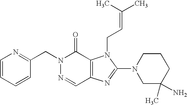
C1=CC(CN2N=CC3=C(C2=O)N(CC=C(C)C)C(N2CC(C)(N)CCC2)=N3)=NC=C1
